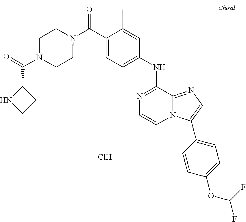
N1=C(NC2=CC=C(C(=O)N3CCN(C(C4NCC4)=O)CC3)C(C)=C2)C2=NC=C(C3=CC=C(OC(F)F)C=C3)N2C=C1.Cl
